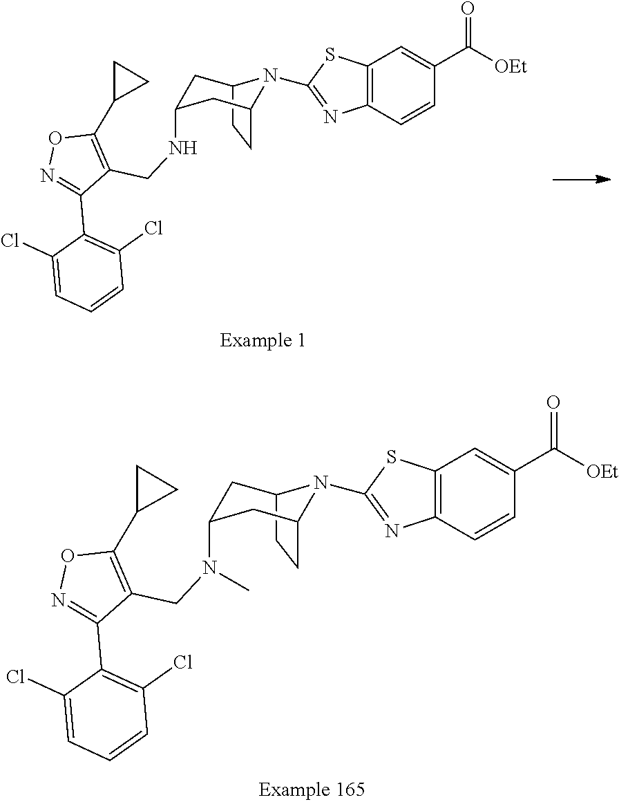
C12CCC(CC(NCC3=C(C4CC4)ON=C3C3=C(Cl)C=CC=C3Cl)C1)N2C1=NC2=C(C=C(C([OEt])=O)C=C2)S1.C12CCC(CC(N(CC3=C(C4CC4)ON=C3C3=C(Cl)C=CC=C3Cl)C)C1)N2C1=NC2=C(C=C(C([OEt])=O)C=C2)S1
